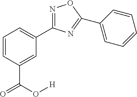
C1=CC(C(O[H])=O)=CC(C2=NOC(C3=CC=CC=C3)=N2)=C1
